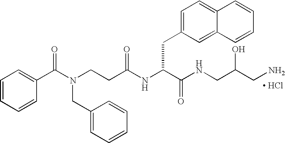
[ HCl].N(C(C(NCC(CN)O)=O)CC1=CC=C2C(=C1)C=CC=C2)C(CCN(C(C1=CC=CC=C1)=O)CC1=CC=CC=C1)=O
